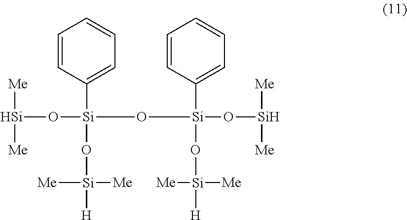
[Si](O[Si](O[Si](O[Si]([Me])[Me])(C1=CC=CC=C1)O[Si]([H])([Me])[Me])(C1=CC=CC=C1)O[Si]([H])([Me])[Me])([Me])[Me]
